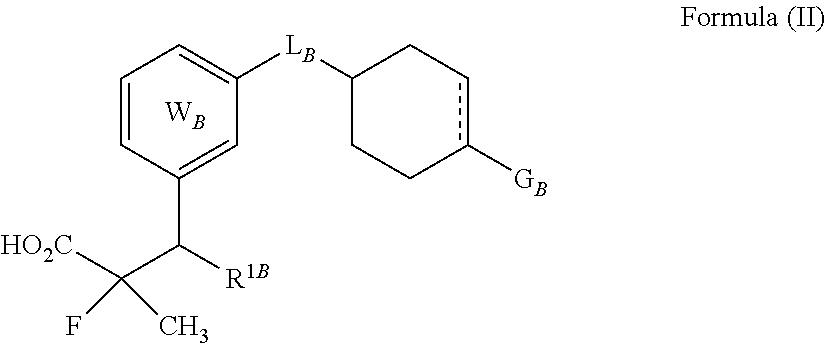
C1=CC(C([R1B])C([HO2C])(F)C)=CC([LB]C2CCc([GB])cC2)=C1.[WB]
